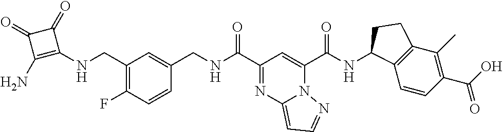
C1(C(=O)NCC2=CC(CNC3=C(N)C(=O)C3=O)=C(F)C=C2)=NC2=CC=NN2C(C(=O)NC2C3=C(C(C)=C(C(O)=O)C=C3)CC2)=C1
